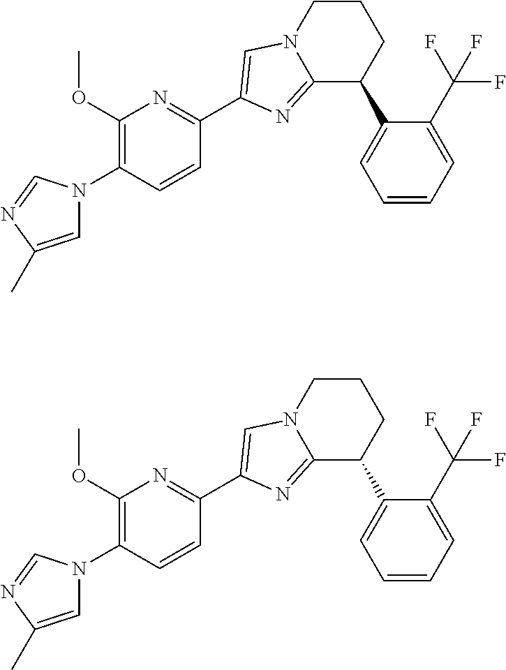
C1=C(C)N=CN1C1=C(OC)N=C(C2=CN3CCCC(C4=CC=CC=C4C(F)(F)F)C3=N2)C=C1.C1=C(C)N=CN1C1=C(OC)N=C(C2=CN3CCCC(C4=CC=CC=C4C(F)(F)F)C3=N2)C=C1
